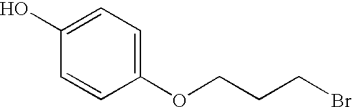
C1=CC(OCCCBr)=CC=C1O
